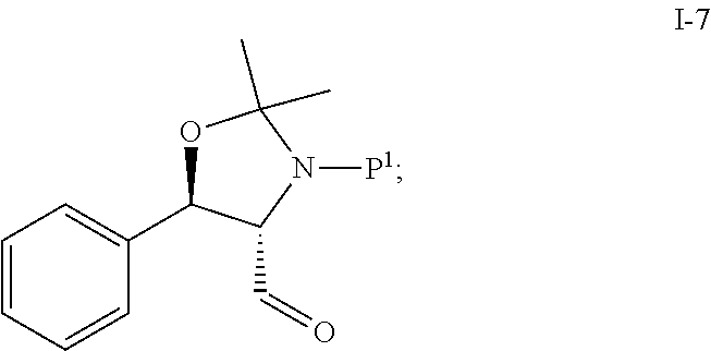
C1=CC=CC(C2OC(C)(C)N([P1])C2C=O)=C1
